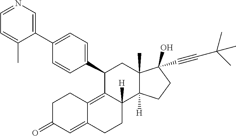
C1(C2=CC=C(C3=CN=CC=C3C)C=C2)C2=C3C(=CC(=O)CC3)CCC2([H])C2([H])C(C)(C1)C(C#CC(C)(C)C)(O)CC2
